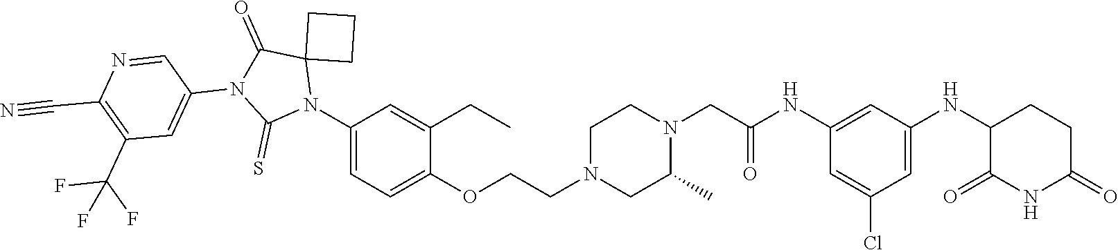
C1=C(Cl)C=C(NC2C(=O)NC(=O)CC2)C=C1NC(CN1CCN(CCOC2=CC=C(N3C4(C(=O)N(C5=CC(C(F)(F)F)=C(C#N)N=C5)C3=S)CCC4)C=C2CC)CC1C)=O
